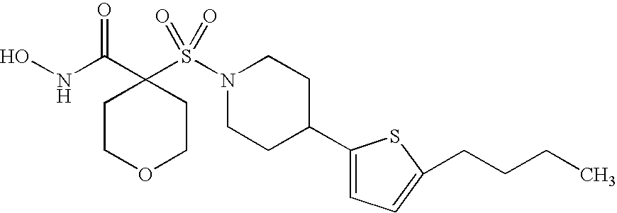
ONC(C1(S(N2CCC(C3=CC=C(CCCC)S3)CC2)(=O)=O)CCOCC1)=O
